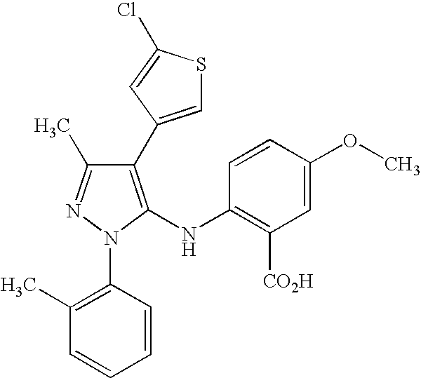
C1(C2=CSC(Cl)=C2)=C(NC2=C([CO2H])C=C(OC)C=C2)N(C2=C(C)C=CC=C2)N=C1C
